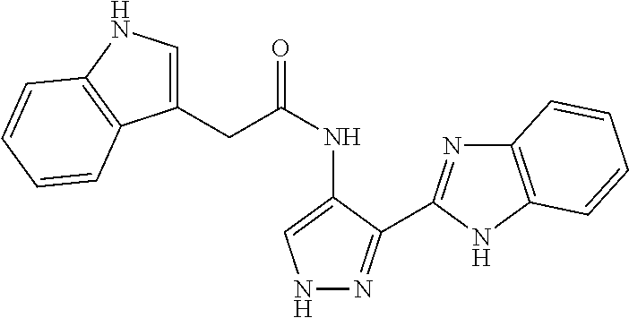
O=C(NC1=CNN=C1C1=NC2=C(N1)C=CC=C2)CC1=CNC2=C1C=CC=C2
